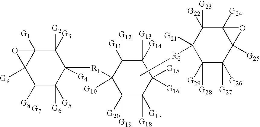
C1([G2])([G3])C2([G1])C([G9])(C([G7])([G8])C([G6])([G5])C1([R1]C1([G10])C([G19])([G20])C([G18])([G17])C([G15])([G16])C([G13])([G14])C1([G12])[G11])[G4])O2.C[R2]C1([G21])C([G23])([G22])C2([G24])C([G25])(C([G27])([G26])C1([G28])[G29])O2
